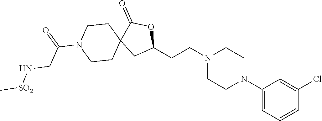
C1(N2CCN(CCC3OC(=O)C4(C3)CCN(C(CN[SO2]C)=O)CC4)CC2)=CC=CC(Cl)=C1
